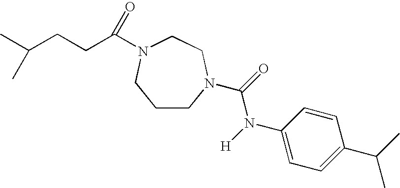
C1CN(C(=O)N([H])C2=CC=C(C(C)C)C=C2)CCN(C(CCC(C)C)=O)C1
